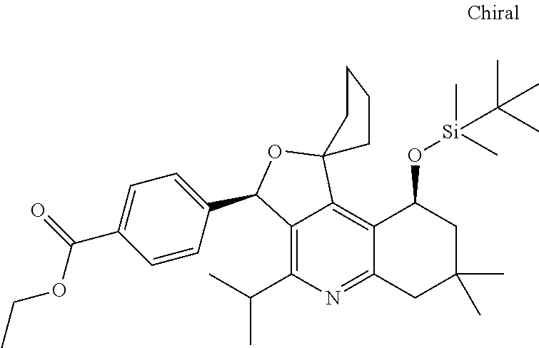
C12=C(C(C)C)N=C3C(=C1C1(OC2C2=CC=C(C(=O)OCC)C=C2)CCCC1)C(O[Si](C)(C(C)(C)C)C)CC(C)(C)C3
